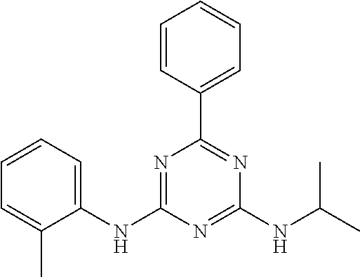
C1=CC(C2=NC(NC(C)C)=NC(NC3=CC=CC=C3C)=N2)=CC=C1
